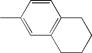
C12=C(C=CC(C)=C1)CCCC2
